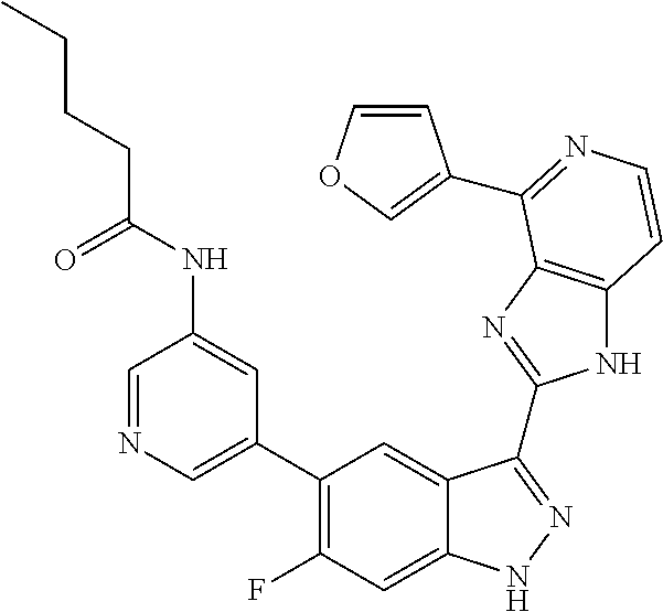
C1=C(C2=C(F)C=C3C(=C2)C(C2=NC4=C(N2)C=CN=C4C2=COC=C2)=NN3)C=C(NC(CCCC)=O)C=N1
